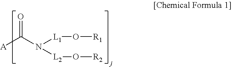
[A]C(N([L1]O[R1])[L2]O[R2])=O
